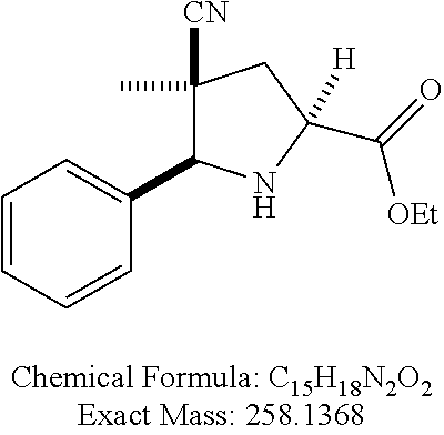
C1=CC=CC(C2C(C)([CN])CC(C(=O)[OEt])([H])N2)=C1
